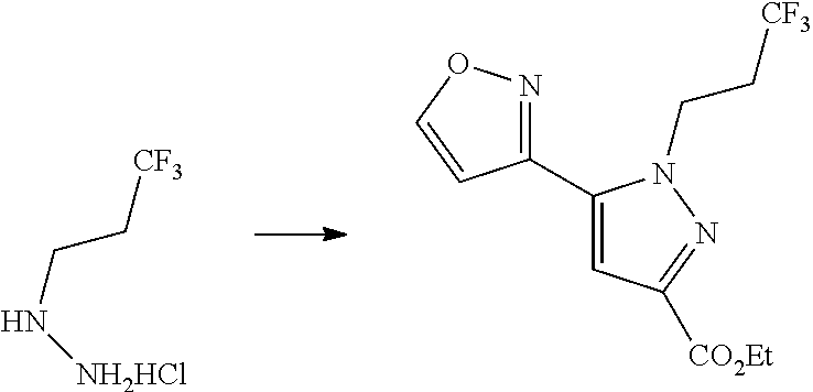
N(CC[CF3])[NH2HCl].C(C[CF3])N1C(C2=NOC=C2)=CC([CO2Et])=N1
